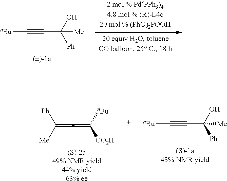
[nBu]C#CC(O)([Ph])[Me].C(=C=C([CO2H])[nBu])([Ph])[Me].[(S)-2a49% NMR yield44% yield63% ee].[nBu]C#CC(O)([Ph])[Me]
